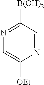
N1=CC([B(OH)2])=NC=C1[OEt]
